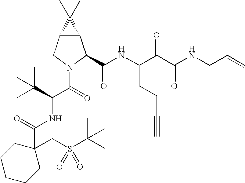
C12C(CN(C(=O)C(NC(C3(CS(C(C)(C)C)(=O)=O)CCCCC3)=O)C(C)(C)C)C1C(NC(C(C(NCC=C)=O)=O)CCC#C)=O)C2(C)C
